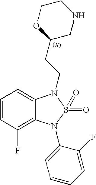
C1=CC(F)=C2C(=C1)N(CCC1CNCCO1)S(=O)(=O)N2C1=CC=CC=C1F
